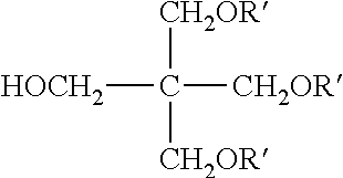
[HOCH2]C([CH2OR])([CH2OR])[CH2OR]
